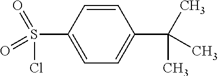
C1=CC(S(=O)(=O)Cl)=CC=C1C(C)(C)C
